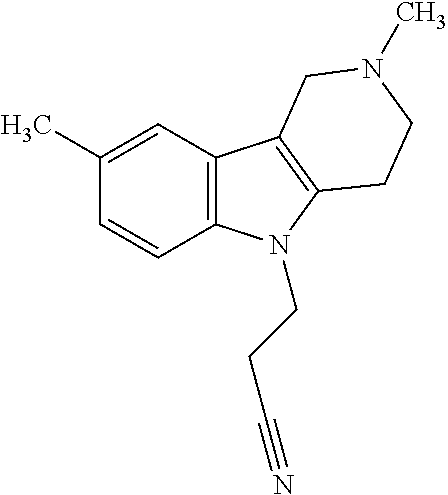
C1(C)=CC2=C(C=C1)N(CCC#N)C1=C2CN(C)CC1
